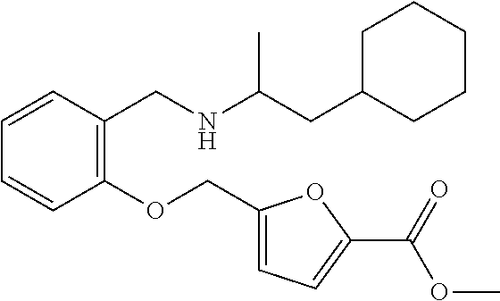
C1(OCC2=CC=C(C(OC)=O)O2)=C(CNC(CC2CCCCC2)C)C=CC=C1
